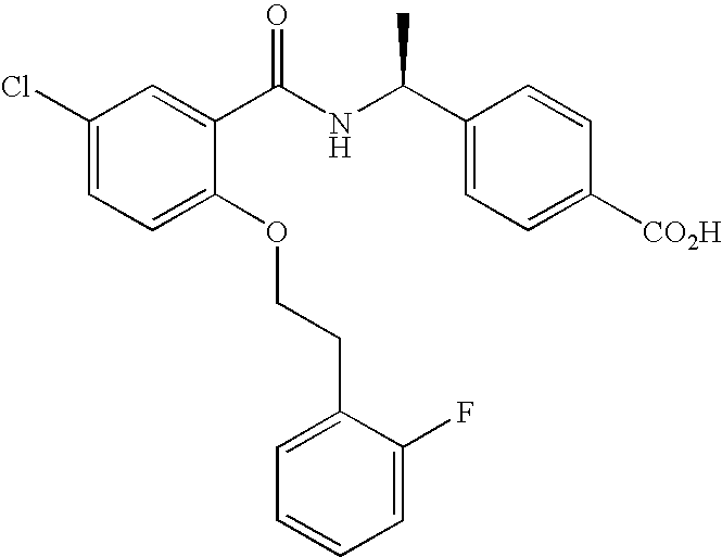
C1(Cl)=CC=C(OCCC2=CC=CC=C2F)C(C(NC(C2=CC=C([CO2H])C=C2)C)=O)=C1
